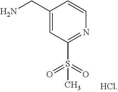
C1(CN)=CC(S(C)(=O)=O)=NC=C1
